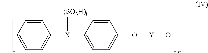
CC1=CC=C([X](C2=CC=C(O[Y]OC)C=C2)[(SO3H)i])C=C1
